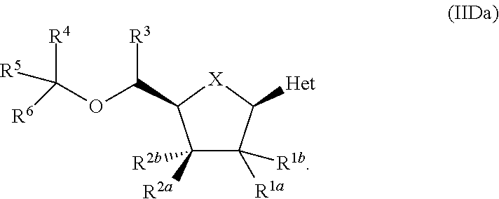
C1([R2b])([R2a])C([R1b])([R1a])C([Het])[X]C1C(OC([R6])([R4])[R5])[R3]
